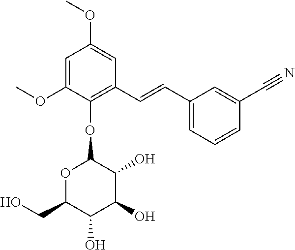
C1(OC)=CC(OC)=CC(C=CC2=CC=CC(C#N)=C2)=C1OC1OC(CO)C(O)C(O)C1O
